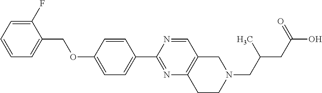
C1=CC=C(F)C(COC2=CC=C(C3=NC4=C(C=N3)CN(CC(C)CC(=O)O)CC4)C=C2)=C1
